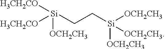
[Si](CC[Si]([OCH2CH3])([OCH2CH3])[OCH2CH3])([H3CH2CO])([H3CH2CO])[OCH2CH3]
